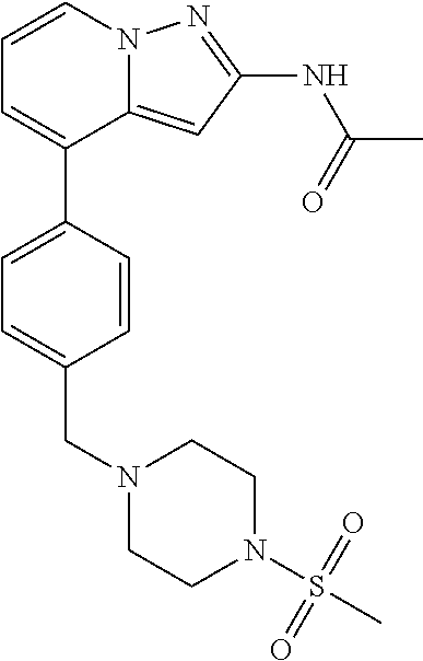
C12=CC(NC(C)=O)=NN1C=CC=C2C1=CC=C(CN2CCN(S(C)(=O)=O)CC2)C=C1
